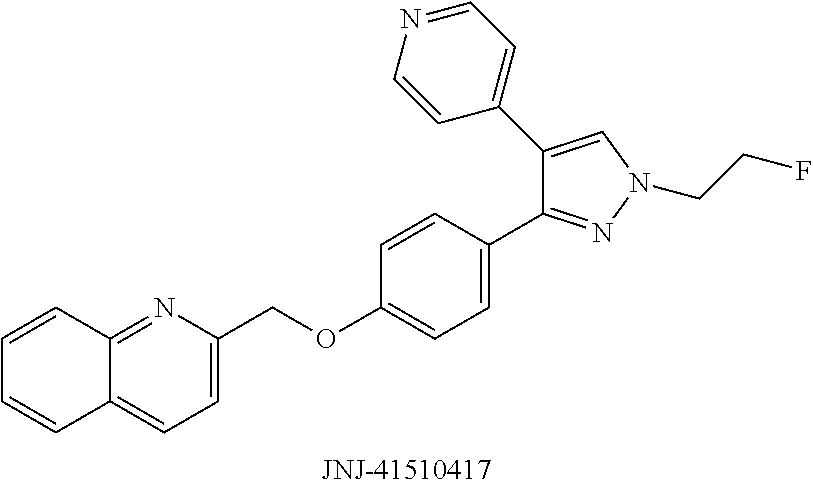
[JNJ-41510417].C12=NC(COC3=CC=C(C4=NN(CCF)C=C4C4=CC=NC=C4)C=C3)=CC=C1C=CC=C2
